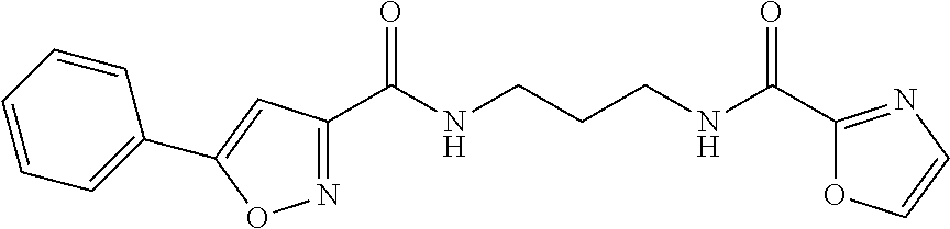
C1(C(NCCCNC(C2=NC=CO2)=O)=O)=NOC(C2=CC=CC=C2)=C1
